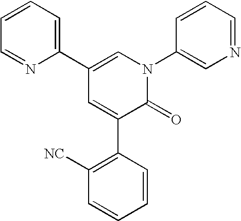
C1(C2=CC=CC=N2)=CN(C2=CN=CC=C2)C(=O)C(C2=C([NC])C=CC=C2)=C1
